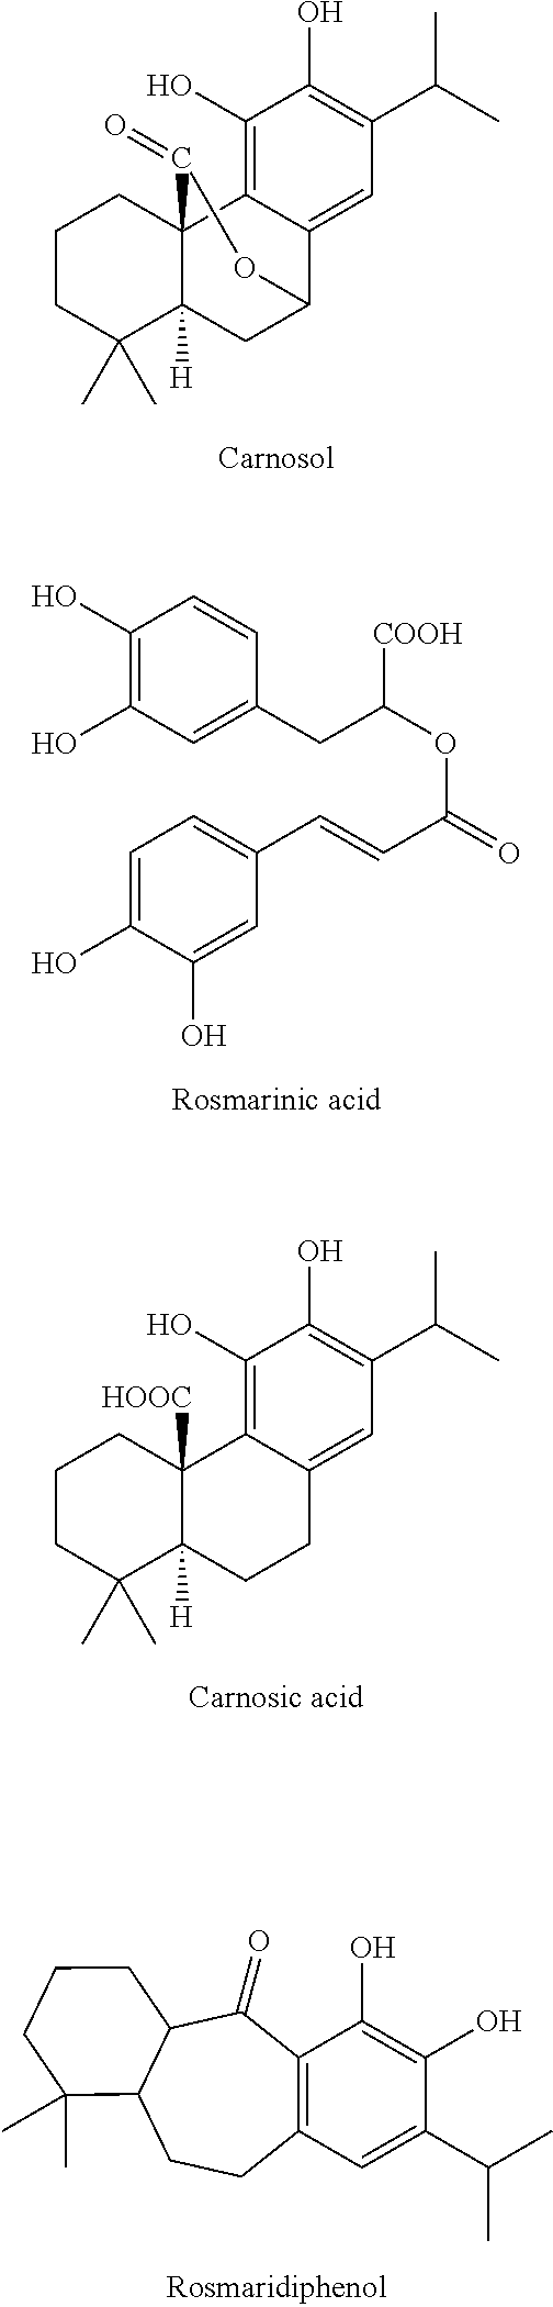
C1(O)=C2C(=CC(C(C)C)=C1O)C1CC3([H])C2(CCCC3(C)C)C(=O)O1.C1(O)=C(O)C=C(CC(OC(=O)C=CC2=CC=C(O)C(O)=C2)[COOH])C=C1.C1(O)=C2C(=CC(C(C)C)=C1O)CCC1([H])C2([HOOC])CCCC1(C)C.C12=C(C=C(C(C)C)C(O)=C1O)CCC1C(C2=O)CCCC1(C)C
